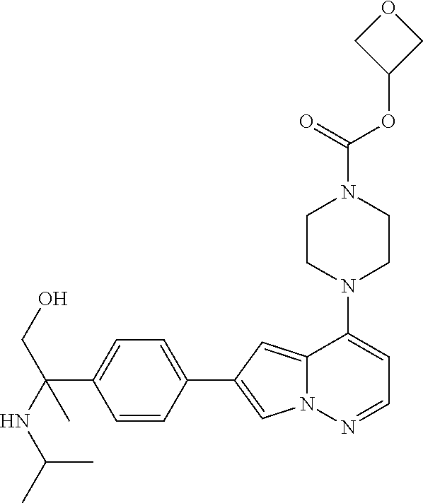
N1(C2=CC=NN3C2=CC(C2=CC=C(C(NC(C)C)(CO)C)C=C2)=C3)CCN(C(OC2COC2)=O)CC1
